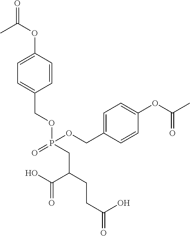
C1=C(OC(=O)C)C=CC(COP(CC(CCC(=O)O)C(O)=O)(=O)OCC2=CC=C(OC(C)=O)C=C2)=C1
